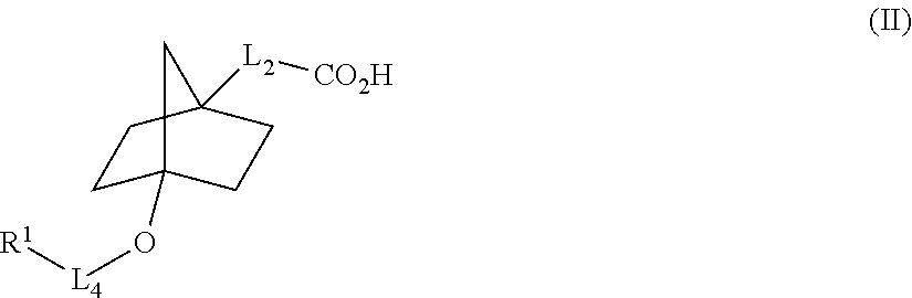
C1C2(O[L4][R1])CCC([L2][CO2H])(C1)C2
